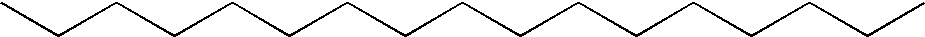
CCCCCCCCCCCCCCCCC
